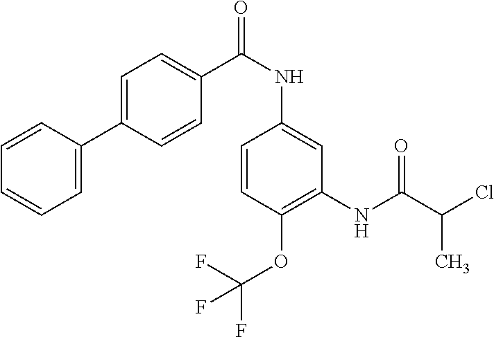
C1=CC(NC(=O)C2=CC=C(C3=CC=CC=C3)C=C2)=CC(NC(C(Cl)C)=O)=C1OC(F)(F)F
